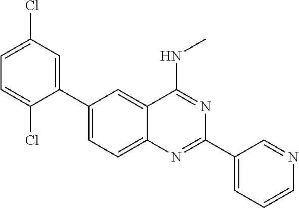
C1(C2=CC(Cl)=CC=C2Cl)=CC=C2C(=C1)C(NC)=NC(C1=CC=CN=C1)=N2
